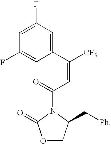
O1CC(C[Ph])N(C(=O)C=C([CF3])C2=CC(F)=CC(F)=C2)C1=O
